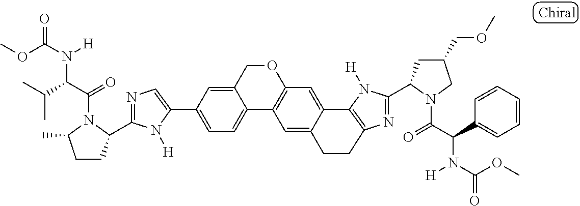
C1=C(C2=CC=C3C(=C2)COC2=C3C=C3C(=C2)C2=C(N=C(C4CC(COC)CN4C(=O)C(C4=CC=CC=C4)N([H])C(OC)=O)N2[H])CC3)N([H])C(C2CCC(C)N2C(=O)C(C(C)C)N([H])C(OC)=O)=N1
